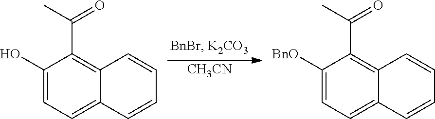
[CH3CN].C1(O)=CC=C2C(=C1C(C)=O)C=CC=C2.C1([BnO])=CC=C2C(=C1C(C)=O)C=CC=C2
